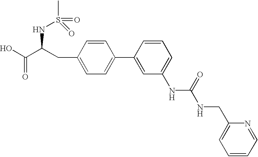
CS(=O)(=O)NC(C(O)=O)CC1=CC=C(C2=CC(NC(NCC3=CC=CC=N3)=O)=CC=C2)C=C1
